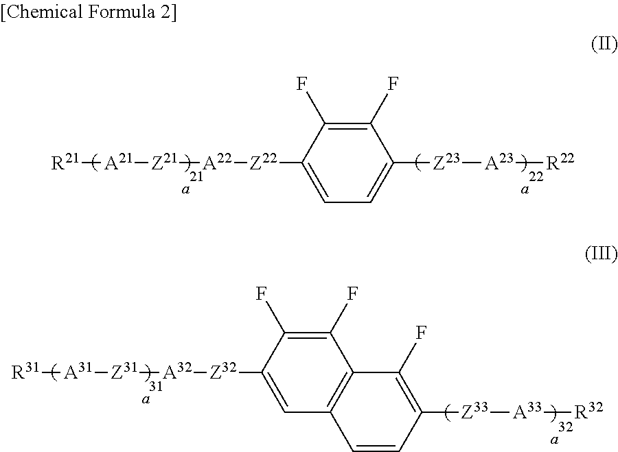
[R21][A21][Z21][A22][Z22]C1=CC=C([Z23][A23][R22])C(F)=C1F.[R31][A31][Z31][A32][Z32]C1=CC2=C(C(F)=C1F)C(F)=C([Z33][A33][R32])C=C2
